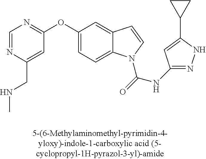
C1=NC(CNC)=CC(OC2=CC=C3C(=C2)C=CN3C(=O)NC2=NNC(C3CC3)=C2)=N1
